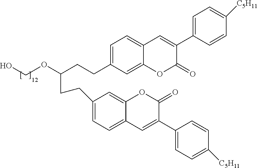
C1=C(CCC(CCC2=CC=C3C(=C2)OC(=O)C(C2=CC=C([C5H11])C=C2)=C3)OCO)C=C2C(=C1)C=C(C1=CC=C([C5H11])C=C1)C(=O)O2
